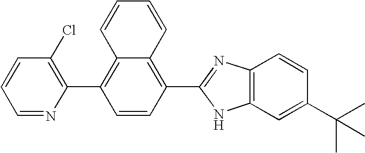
C1=NC(C2=C3C(=C(C4=NC5=C(C=C(C(C)(C)C)C=C5)N4)C=C2)C=CC=C3)=C(Cl)C=C1
